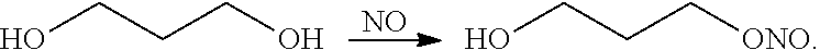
OCCCO.[NO].OCCC[ONO]
